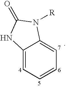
C12=CC=CC=C1N([R])C(=O)N2
